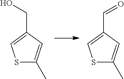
S1C(C)=CC(C=O)=C1.S1C(C)=CC(CO)=C1
